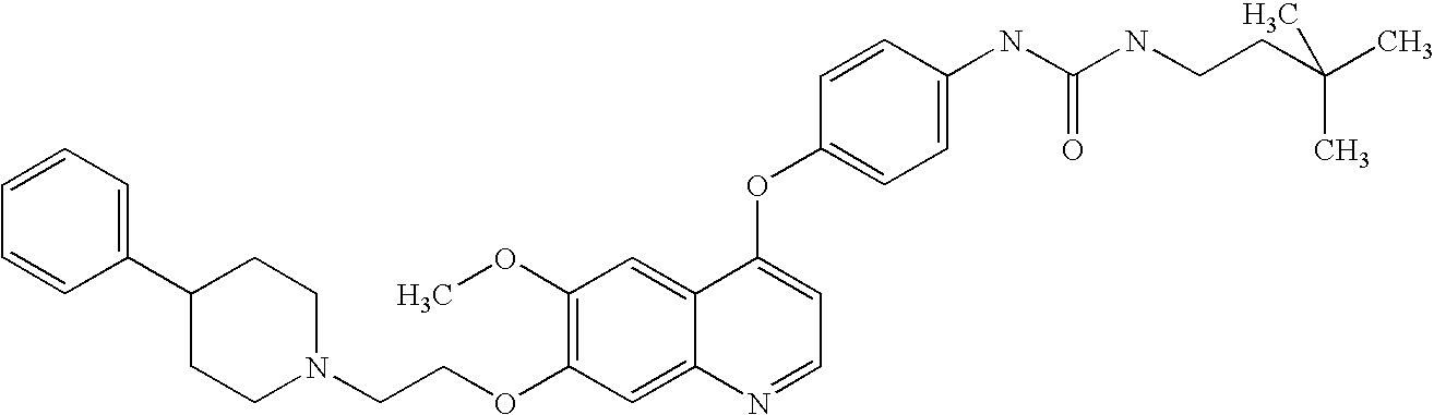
C1=CC(OC2=CC=NC3=CC(OCCN4CCC(C5=CC=CC=C5)CC4)=C(OC)C=C23)=CC=C1NC(NCCC(C)(C)C)=O
